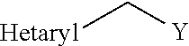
[Hetaryl]C[Y]
